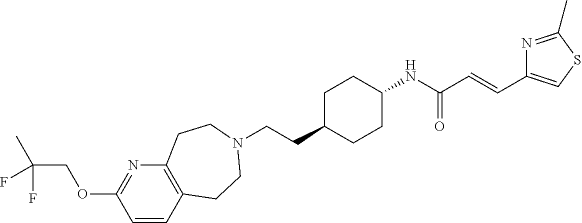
C(CC1CCC(NC(C=CC2=CSC(C)=N2)=O)CC1)N1CCC2=C(N=C(OCC(F)(C)F)C=C2)CC1
